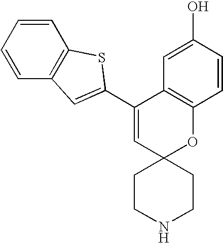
C1=CC2=C(C=C1)SC(C1=CC3(OC4=C1C=C(O)C=C4)CCNCC3)=C2
